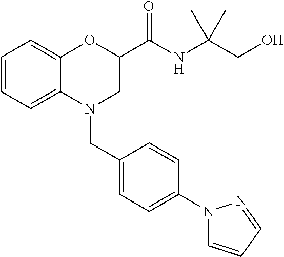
C1=CC=C2C(=C1)OC(C(NC(CO)(C)C)=O)CN2CC1=CC=C(N2C=CC=N2)C=C1
